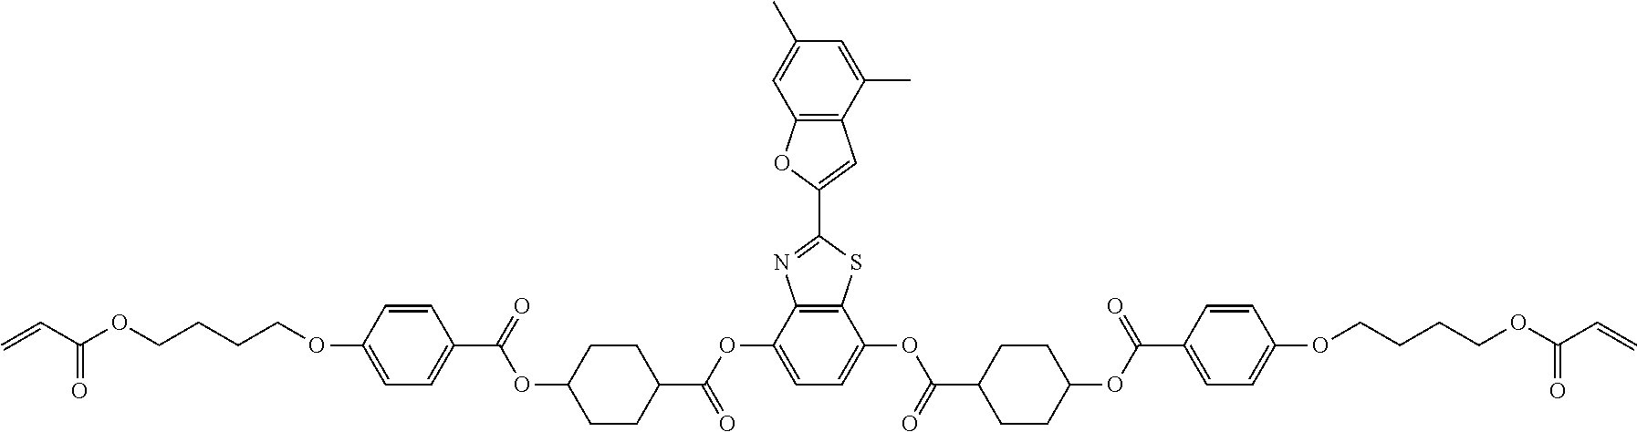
O(CCCCOC(C=C)=O)C1=CC=C(C(OC2CCC(C(OC3=CC=C(OC(C4CCC(OC(C5=CC=C(OCCCCOC(C=C)=O)C=C5)=O)CC4)=O)C4=C3N=C(C3=CC5=C(O3)C=C(C)C=C5C)S4)=O)CC2)=O)C=C1
